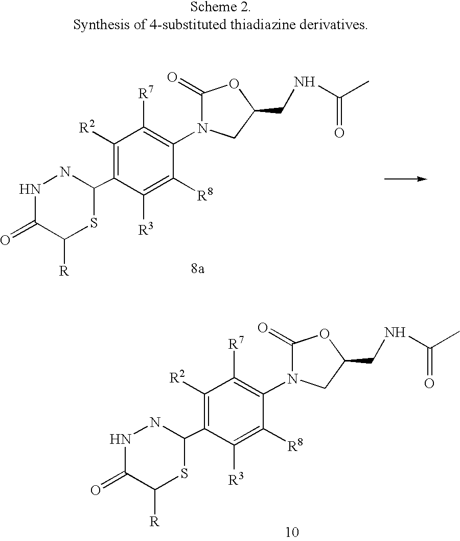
C1([R2])=C(C2NNC(=O)C([R])S2)C([R3])=C([R8])C(N2C(=O)OC(CNC(C)=O)C2)=C1[R7].C1([R2])=C(C2NNC(=O)C([R])S2)C([R3])=C([R8])C(N2C(=O)OC(CNC(C)=O)C2)=C1[R7]
